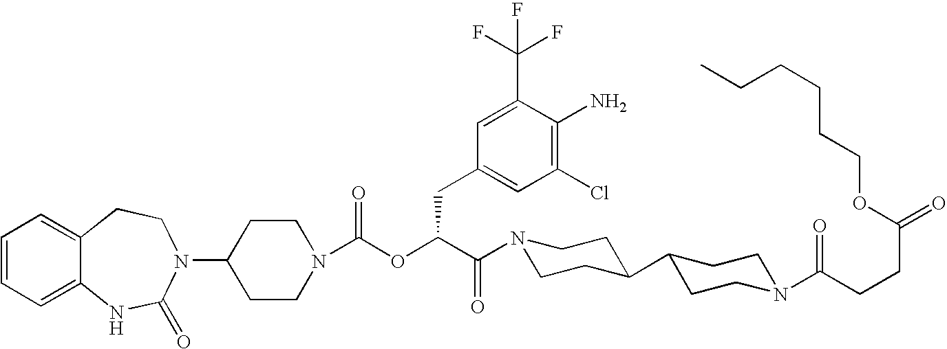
C1(N2C(=O)NC3=CC=CC=C3CC2)CCN(C(OC(C(=O)N2CCC(C3CCN(C(CCC(=O)OCCCCCC)=O)CC3)CC2)CC2=CC(Cl)=C(N)C(C(F)(F)F)=C2)=O)CC1
